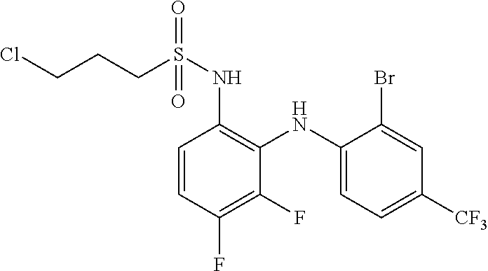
C1=CC(F)=C(F)C(NC2=CC=C([CF3])C=C2Br)=C1NS(CCCCl)(=O)=O
